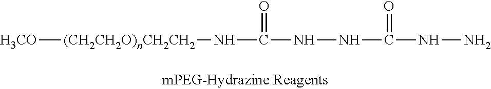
[H3CO][(CH2CH2O)nCH2CH2]NC(NNC(=O)NN)=O
